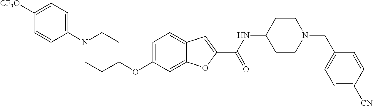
C1=C2C(=CC=C1OC1CCN(C3=CC=C([CF3O])C=C3)CC1)C=C(C(=O)NC1CCN(CC3=CC=C([CN])C=C3)CC1)O2
